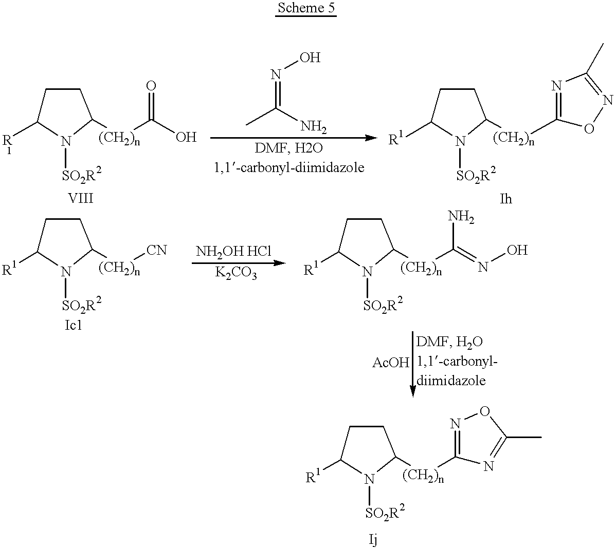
C1C([R1])N([SO2R2])C([(CH2)n]C(O)=O)C1.CC(N)=NO.C1C([R1])N([SO2R2])C([(CH2)n]C2=NC(C)=NO2)C1.C1C([R1])N([SO2R2])C([(CH2)n][CN])C1.C1C([R1])N([SO2R2])C([(CH2)n]C(=NO)N)C1.C1C([R1])N([SO2R2])C([(CH2)n]C2=NOC(C)=N2)C1
